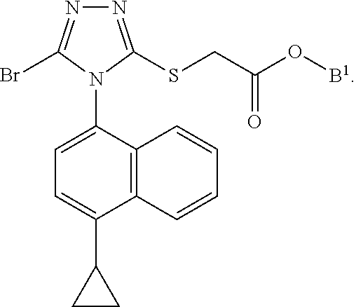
C1=C(N2C(SCC(O[B1])=O)=NN=C2Br)C2=C(C(C3CC3)=C1)C=CC=C2
